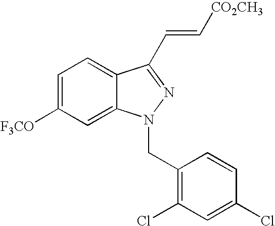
C1=C([F3CO])C=C2C(=C1)C(C=C[CO2CH3])=NN2CC1=C(Cl)C=C(Cl)C=C1
